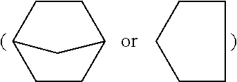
C1CC2CCC1C2.C1CCCC1
